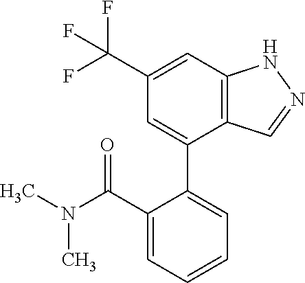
C12=C(C=C(C(F)(F)F)C=C1C1=CC=CC=C1C(N(C)C)=O)NN=C2
